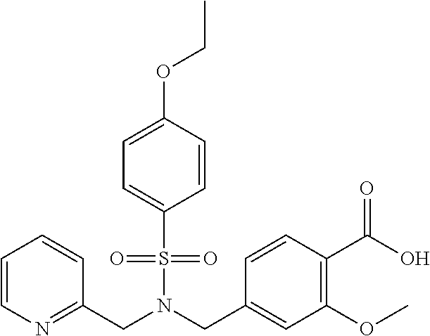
C1=CN=C(CN(CC2=CC(OC)=C(C(O)=O)C=C2)S(=O)(=O)C2=CC=C(OCC)C=C2)C=C1
